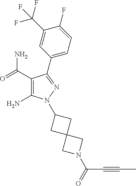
C1(C(=O)N)=C(N)N(C2CC3(C2)CN(C(=O)C#CC)C3)N=C1C1=CC=C(F)C(C(F)(F)F)=C1
